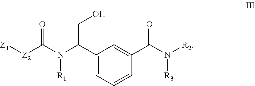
C1(C(N(C([Z2][Z1])=O)[R1])CO)=CC=CC(C(N([R2])[R3])=O)=C1
